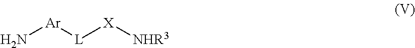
N[Ar][L][X][NHR3]
